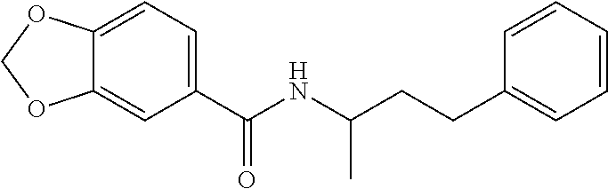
C12=CC=C(C(NC(CCC3=CC=CC=C3)C)=O)C=C1OCO2
